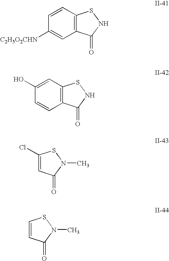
C1=CC2=C(C=C1[C2H5O2CHN])C(=O)NS2.C1(O)=CC2=C(C=C1)C(=O)NS2.C1=C(Cl)SN(C)C1=O.C1=CSN(C)C1=O
